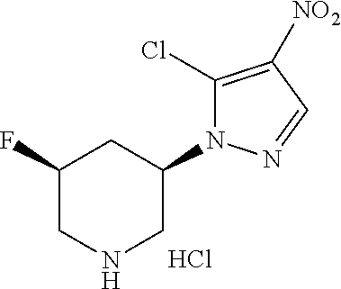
C1(F)CNCC(N2C(Cl)=C([NO2])C=N2)C1.Cl
